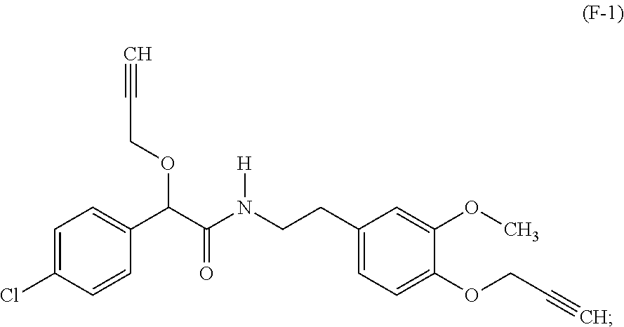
C#CCOC(C(=O)N(CCC1=CC=C(OCC#C)C(OC)=C1)[H])C1=CC=C(Cl)C=C1
